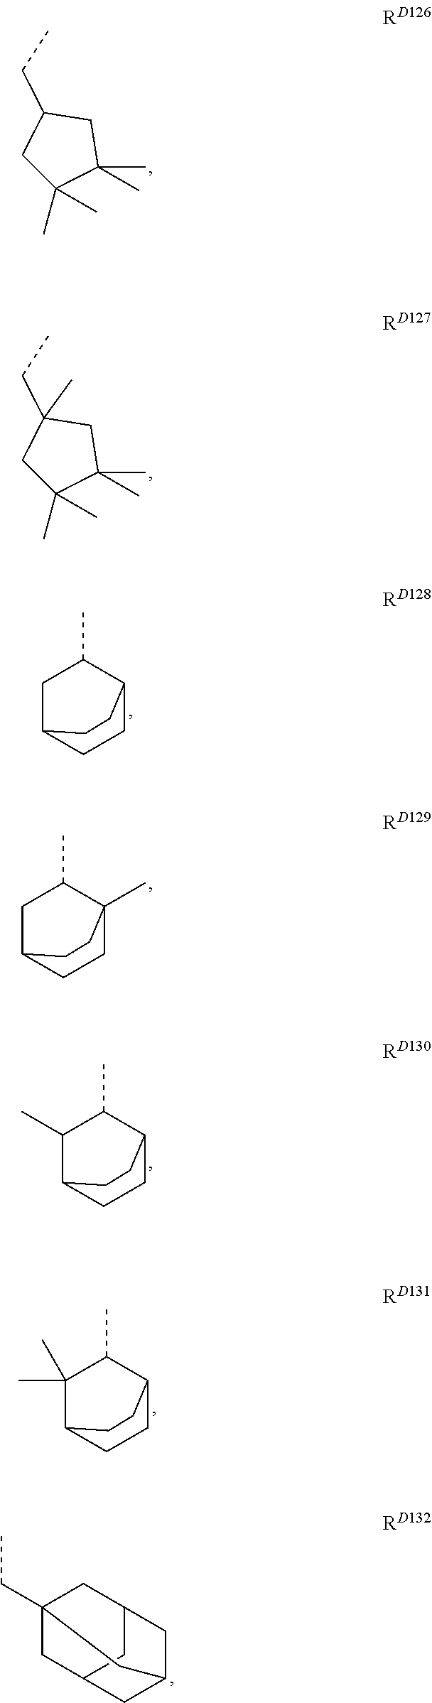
C1C(C)(C)C(C)(C)CC1CC.C1C(C)(C)C(C)(C)CC1(CC)C.C1CC2C(C)CC1CC2.C1CC2(C)C(C)CC1CC2.C1CC2C(C)C(C)C1CC2.C1CC2C(C)C(C)(C)C1CC2.C1C2CC3CC1(CC)CC(C3)C2
